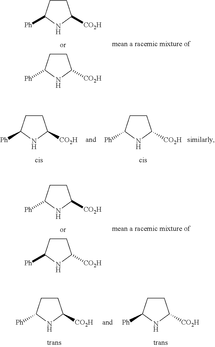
C1CC([Ph])NC1[CO2H].C1CC([Ph])NC1[CO2H].C1CC([Ph])NC1[CO2H].C1CC([Ph])NC1[CO2H].C1CC([Ph])NC1[CO2H].C1CC([Ph])NC1[CO2H].C1CC([Ph])NC1[CO2H].C1CC([Ph])NC1[CO2H]
